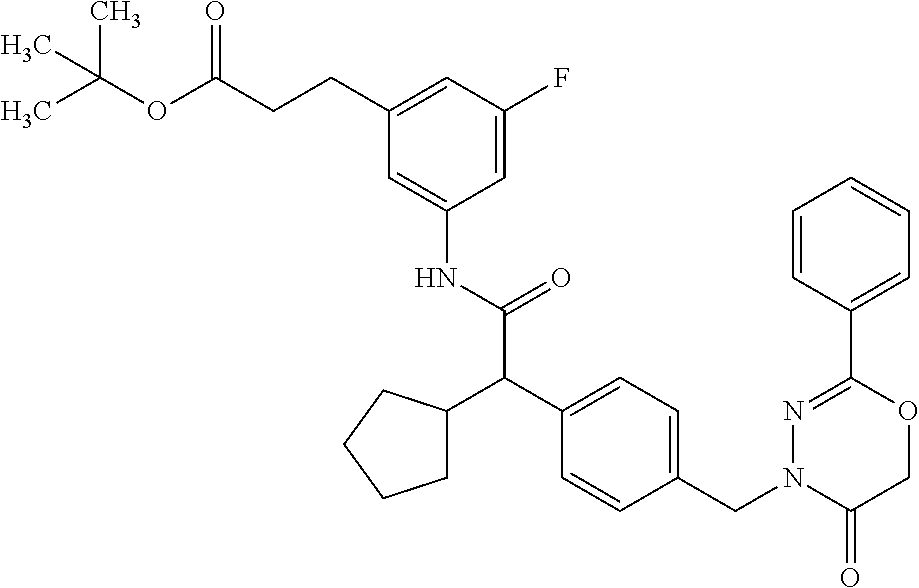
C1=C(NC(C(C2=CC=C(CN3C(=O)COC(C4=CC=CC=C4)=N3)C=C2)C2CCCC2)=O)C=C(F)C=C1CCC(OC(C)(C)C)=O
